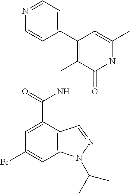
C12=C(C(C(=O)NCC3=C(C4=CC=NC=C4)C=C(C)NC3=O)=CC(Br)=C1)C=NN2C(C)C
